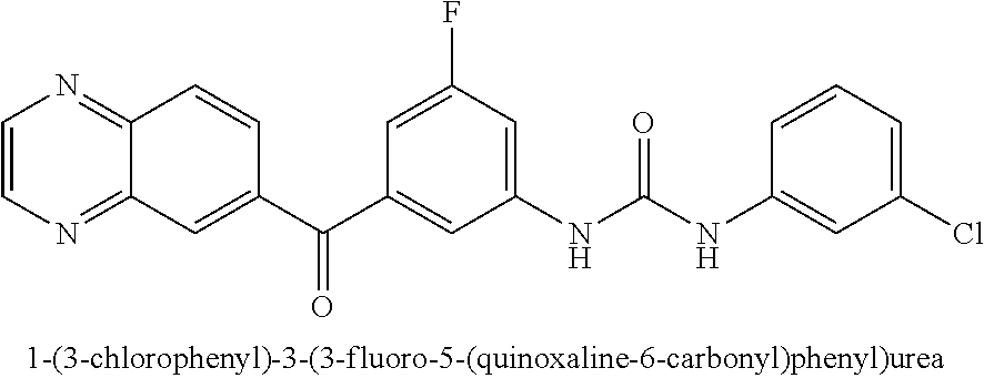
C1=CN=C2C(=N1)C=CC(C(C1=CC(NC(NC3=CC(Cl)=CC=C3)=O)=CC(F)=C1)=O)=C2
